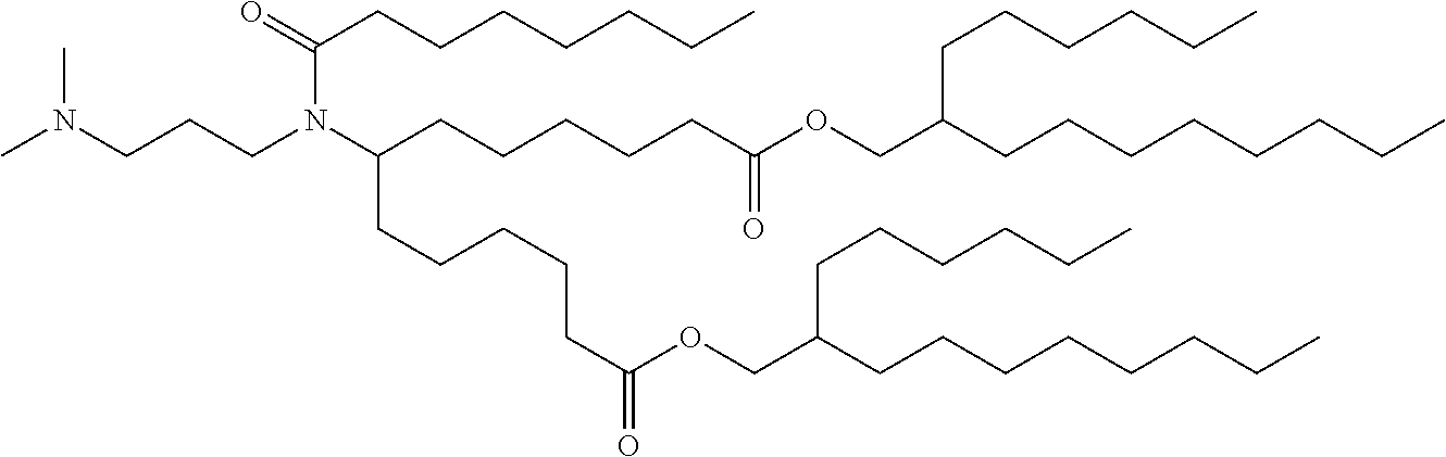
CN(CCCN(C(CCCCCC(OCC(CCCCCCCC)CCCCCC)=O)CCCCCC(OCC(CCCCCC)CCCCCCCC)=O)C(CCCCCCC)=O)C
